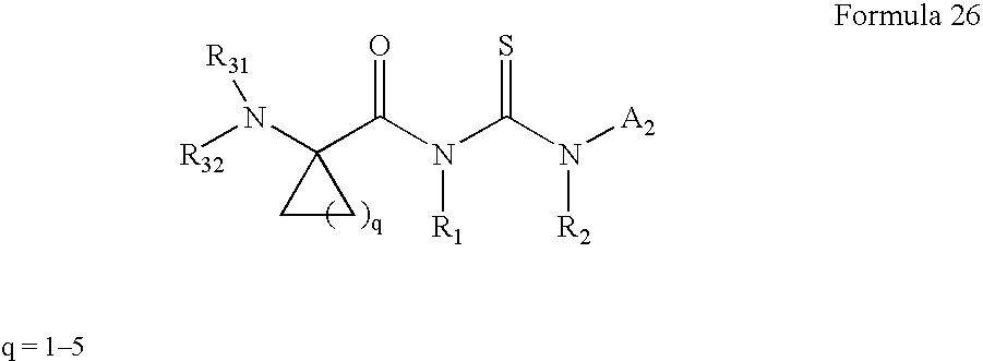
[R32]N(C1(C(N(C(N([A2])[R2])=S)[R1])=O)CC1)[R31]
